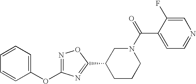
C1=CC=C(OC2=NOC(C3CCCN(C(C4=CC=NC=C4F)=O)C3)=N2)C=C1
